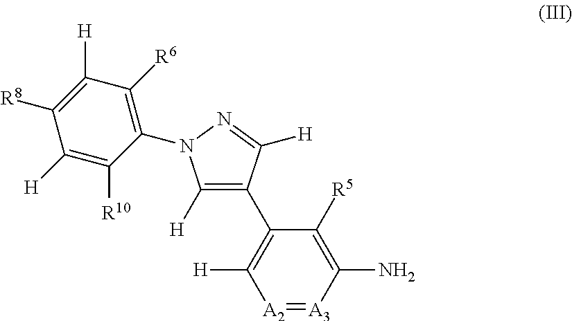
C1(N)=C([R5])C(C2=C([H])N(C3=C([R6])C([H])=C([R8])C([H])=C3[R10])N=C2[H])=C([H])[A2]=[A3]1
